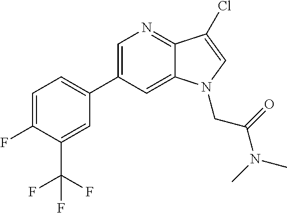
C1=C(C2=CC=C(F)C(C(F)(F)F)=C2)C=C2C(=N1)C(Cl)=CN2CC(N(C)C)=O
